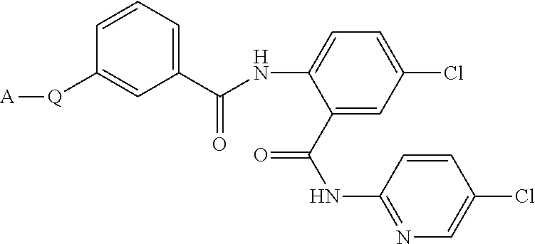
C1(C(NC2=CC=C(Cl)C=C2C(NC2=NC=C(Cl)C=C2)=O)=O)=CC=CC([Q][A])=C1
